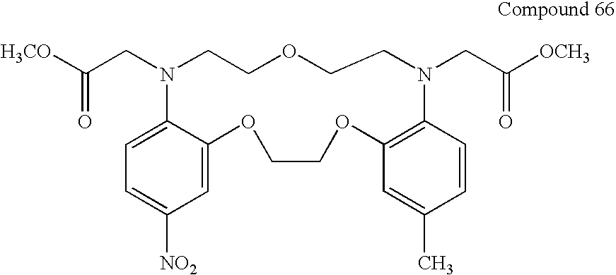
C1=C([NO2])C=C2C(=C1)N(CC([H3CO])=O)CCOCCN(CC([OCH3])=O)C1=C(OCCO2)C=C(C)C=C1
